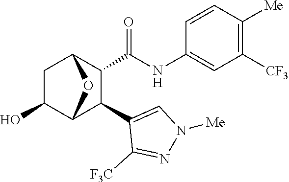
C1C(O)C2C(C3=CN([Me])N=C3[F3C])C(C(=O)NC3=CC([CF3])=C([Me])C=C3)C1O2
